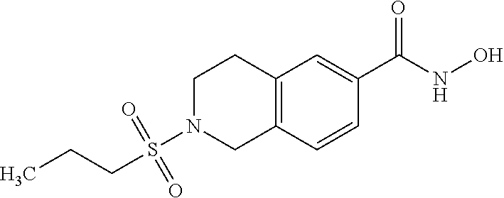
C(S(=O)(=O)N1CC2=C(CC1)C=C(C(NO)=O)C=C2)CC
